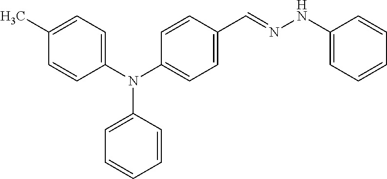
N(C1=CC=C(C=NNC2=CC=CC=C2)C=C1)(C1=CC=C(C)C=C1)C1=CC=CC=C1
